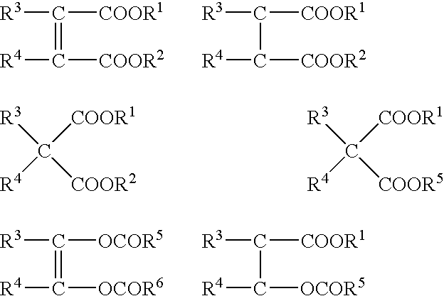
[R3]C([COOR1])=C([R4])[COOR2].C([R3])([COOR2])([COOR1])[R4].[R3]C([OCOR5])=C([R4])[OCOR6].C([R3])([COOR5])([COOR1])[R4].[R3]C([COOR1])C([R4])[COOR2].[R3]C([COOR1])C([R4])[OCOR5]
